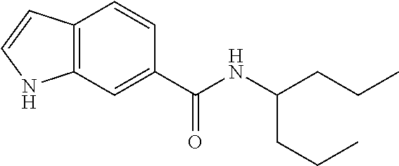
C12=C(C=C(C(NC(CCC)CCC)=O)C=C1)NC=C2
